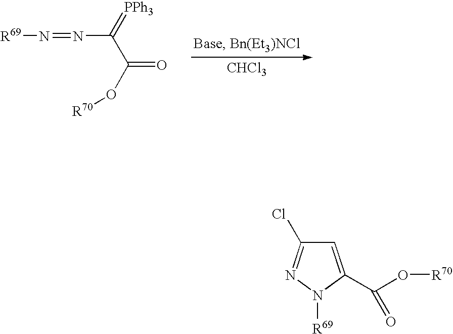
[R69]N=NC(=[PPh3])C(=O)O[R70].[CHCl3].C1=C(C(O[R70])=O)N([R69])N=C1Cl
